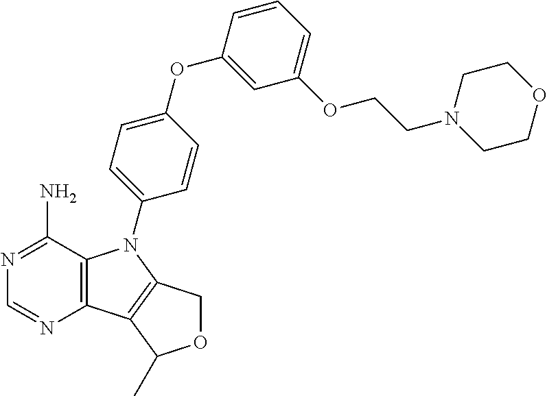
C12=C(C(N)=NC=N1)N(C1=CC=C(OC3=CC(OCCN4CCOCC4)=CC=C3)C=C1)C1=C2C(C)OC1
